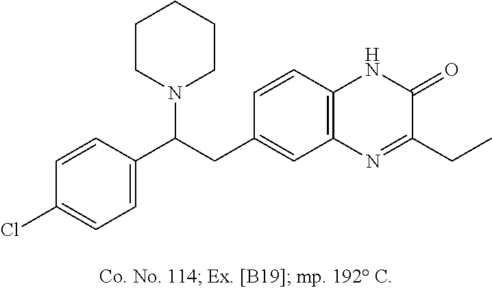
C1=CC(C(CC2=CC3=C(C=C2)NC(=O)C(CC)=N3)N2CCCCC2)=CC=C1Cl
